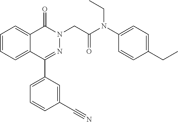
C1=CC=C2C(=C1)C(=O)N(CC(=O)N(C1=CC=C(CC)C=C1)CC)N=C2C1=CC=CC(C#N)=C1
